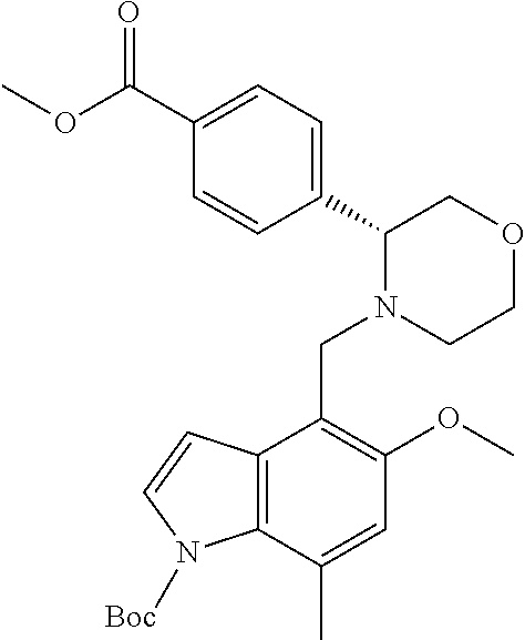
C1(C(OC)=O)=CC=C(C2N(CC3=C(OC)C=C(C)C4=C3C=CN4[Boc])CCOC2)C=C1
